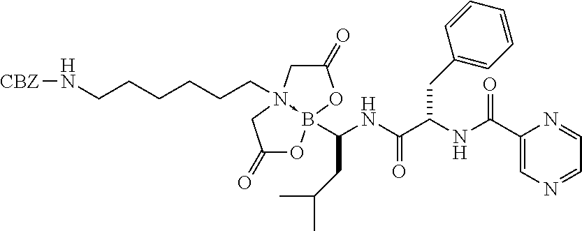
[CBZ]NCCCCCCN12->B(C(NC(C(NC(C3=CN=CC=N3)=O)CC3=CC=CC=C3)=O)CC(C)C)(OC(=O)C1)OC(=O)C2
